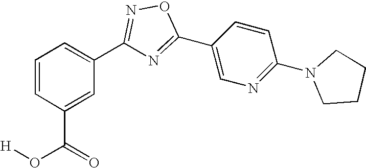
C1=CC(C(=O)O[H])=CC(C2=NOC(C3=CN=C(N4CCCC4)C=C3)=N2)=C1
